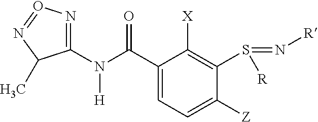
C1(N(C(C2=CC=C([Z])C(S(=N[R])[R])=C2[X])=O)[H])=NO=NC1C
